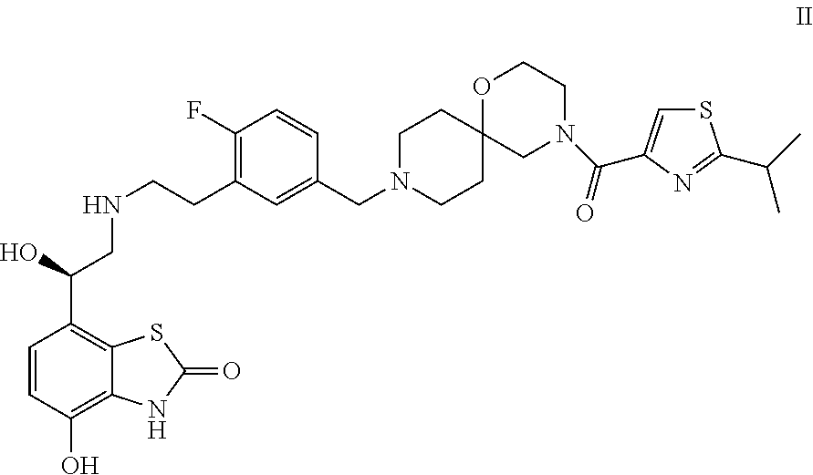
C1=CC(O)=C2C(=C1C(O)CNCCC1=C(F)C=CC(CN3CCC4(CC3)OCCN(C(=O)C3=CSC(C(C)C)=N3)C4)=C1)SC(=O)N2
